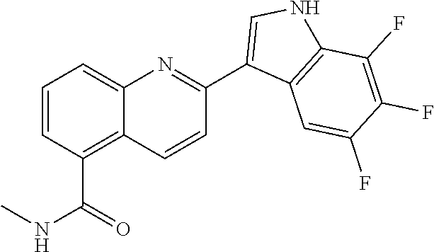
C1=CC(C(NC)=O)=C2C(=C1)N=C(C1=CNC3=C1C=C(F)C(F)=C3F)C=C2
